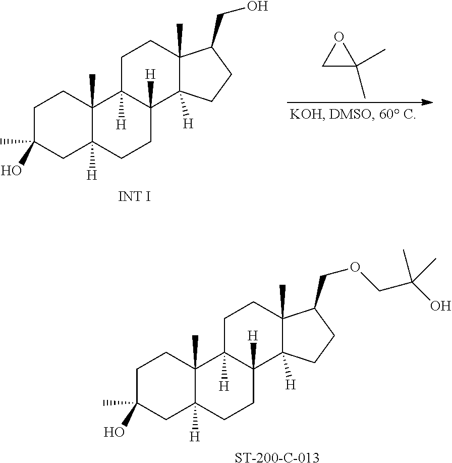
[ST-200-C-013].C1C(C)(O)CC2([H])C(C)(C1)C1([H])C([H])(CC2)C2([H])C(C)(CC1)C(COCC(O)(C)C)CC2.[INT I].C1C(C)(O)CC2([H])C(C)(C1)C1([H])C([H])(CC2)C2([H])C(C)(CC1)C(CO)CC2.C1C(C)(C)O1
